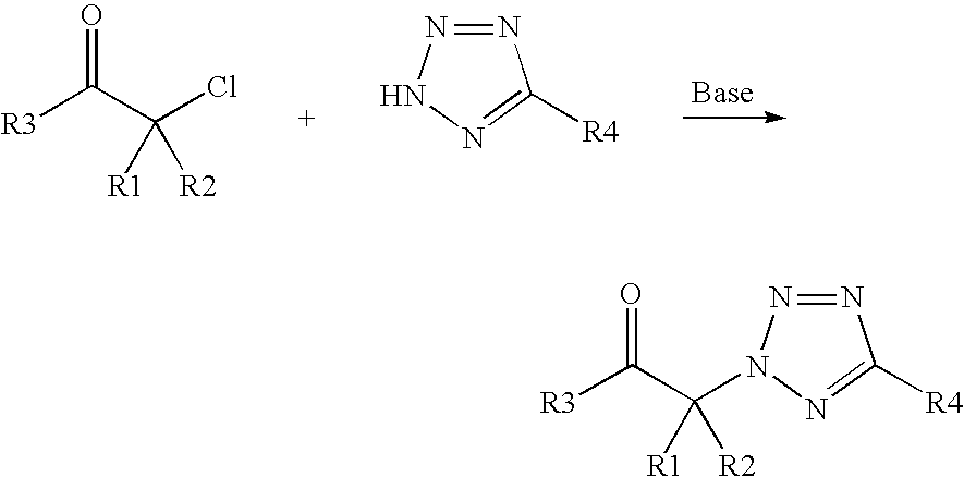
N1=NNN=C1[R4].ClC(C([R3])=O)([R2])[R1].N1=NN(C(C([R3])=O)([R2])[R1])N=C1[R4]
